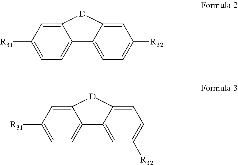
C1=C([R31])C=C2C(=C1)C1=CC=C([R32])C=C1[D]2.C1=C([R31])C=C2C(=C1)C1=CC([R32])=CC=C1[D]2
